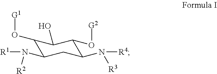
[G1]OC1C(N([R1])[R2])CC(N([R4])[R3])C(O[G2])C1O
